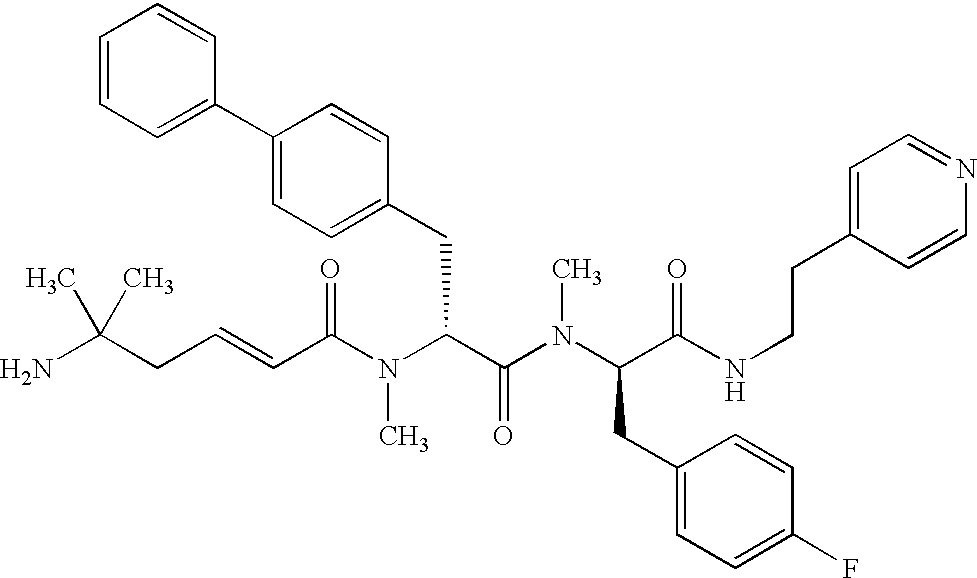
C(C(N(C(C(N(C(C(NCCC1=CC=NC=C1)=O)CC1=CC=C(F)C=C1)C)=O)CC1=CC=C(C2=CC=CC=C2)C=C1)C)=O)=CCC(C)(N)C
